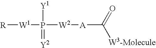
[R][W1]P([W2][A]C([W3-Molecule])=O)([Y1])=[Y2]
